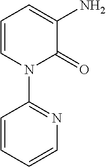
C1(=O)C(N)=CC=CN1C1=NC=CC=C1
